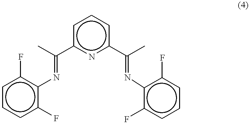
c1ccc(F)c(N=C(C)c2nc(C(C)=Nc3c(F)cccc3F)ccc2)c1F
